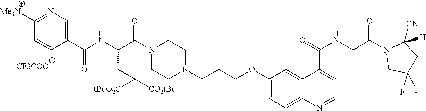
C1(OCCCN2CCN(C(C(NC(C3=CN=C([Me3N])C=C3)=O)CC([CO2tBu])[tBuO2C])=O)CC2)=CC=C2C(=C1)C(C(=O)NCC(N1CC(F)(F)CC1([H])[CN])=O)=CC=N2.[CF3COO]
